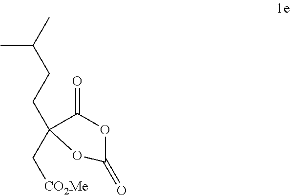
C1(C[CO2Me])(CCC(C)C)C(=O)OC(=O)O1
